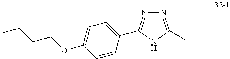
N1=C(C)NC(C2=CC=C(OCCCC)C=C2)=N1
